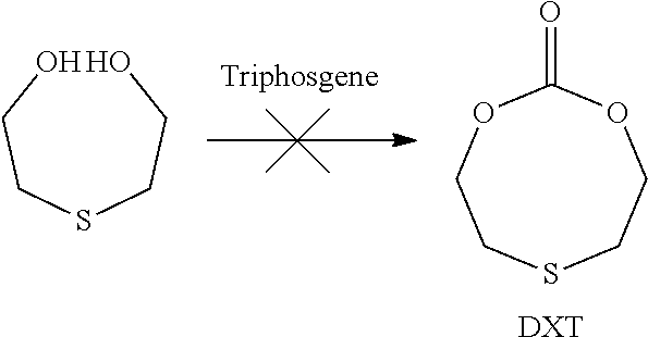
OCCSCCO.[Triphosgene].O=C1OCCSCCO1.[DXT]
